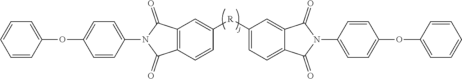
C1=CC(OC2=CC=C(N3C(=O)C4=C(C3=O)C=C([R]C3=CC=C5C(=C3)C(=O)N(C3=CC=C(OC6=CC=CC=C6)C=C3)C5=O)C=C4)C=C2)=CC=C1
